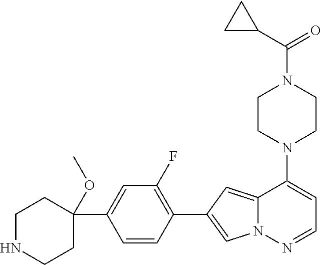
N1(C2=CC=NN3C2=CC(C2=C(F)C=C(C4(OC)CCNCC4)C=C2)=C3)CCN(C(=O)C2CC2)CC1
